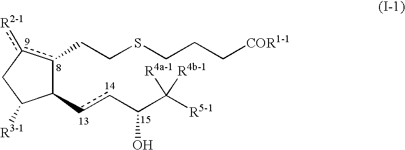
C1(ccC(C([R5-1])([R4b-1])[R4a-1])O)c(CCSCCC[COR1-1])c([R2-1])CC1[R3-1]
